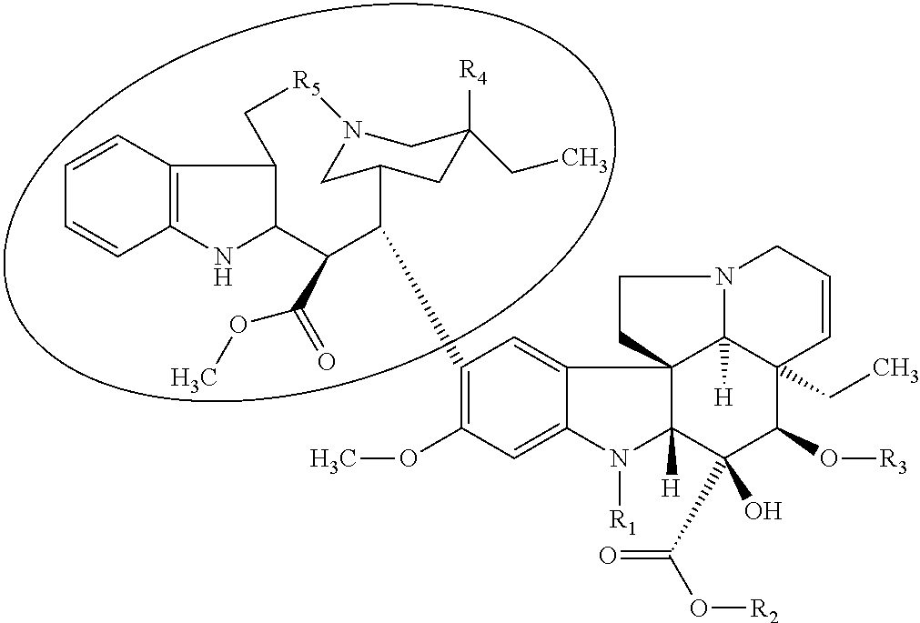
C1(C2C(C(=O)OC)C3NC4=C(C=CC=C4)C3C[R5]N3CC2CC([R4])(CC)C3)=C(OC)C=C2C(=C1)C13C([H])(N2[R1])C(C(O[R2])=O)(O)C(O[R3])C2(CC)C1([H])N(CC=C2)CC3
